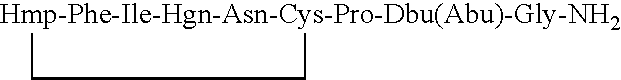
[Hmp-Phe-Ile-Hgn-Asn-Cys-Pro-Dbu(Abu)-Gly-NH2]1CC1
